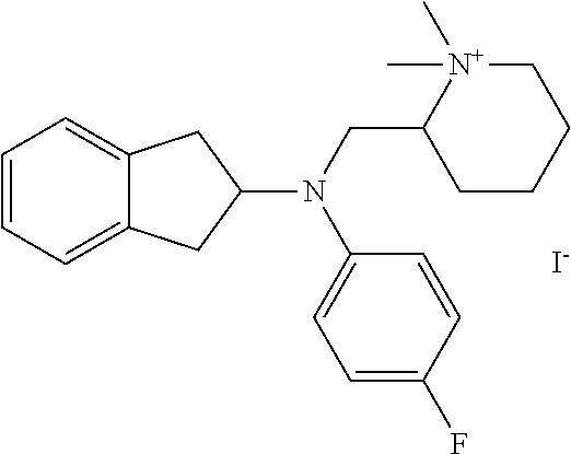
C1=CC=C2C(=C1)CC(N(CC1[N+](C)(C)CCCC1)C1=CC=C(F)C=C1)C2.[I-]
